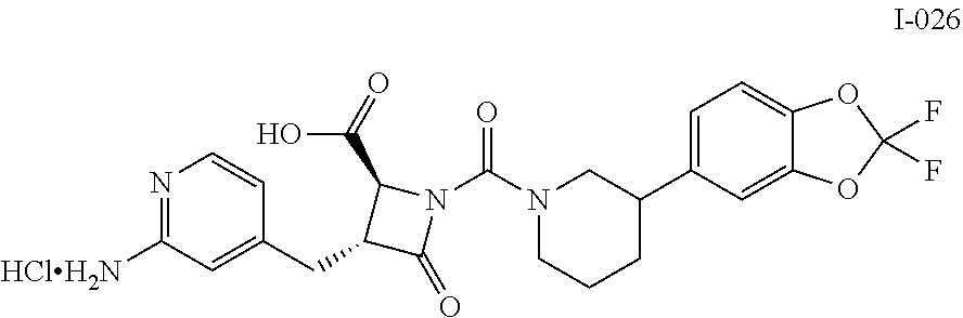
N1=C([HClH2N])C=C(CC2C(=O)N(C(N3CCCC(C4=CC=C5C(=C4)OC(F)(F)O5)C3)=O)C2C(=O)O)C=C1
